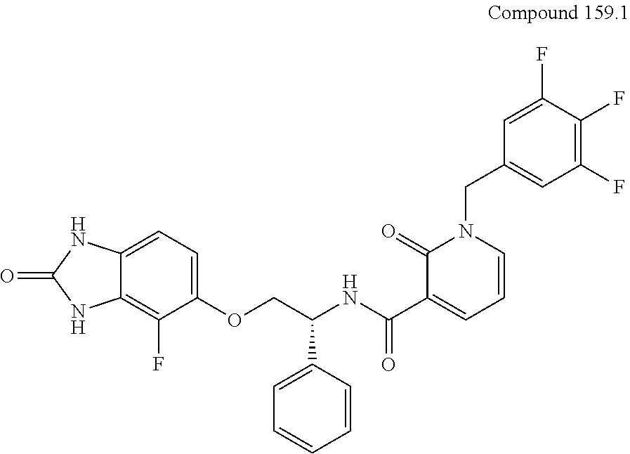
C1(C(NC(C2=CC=CN(CC3=CC(F)=C(F)C(F)=C3)C2=O)=O)COC2=CC=C3C(=C2F)NC(=O)N3)=CC=CC=C1
